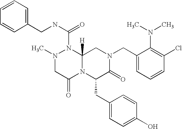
C1=CC=CC(CNC(N2N(C)CC(=O)N3C2([H])CN(CC2=CC=CC(Cl)=C2N(C)C)C(=O)C3CC2=CC=C(O)C=C2)=O)=C1
